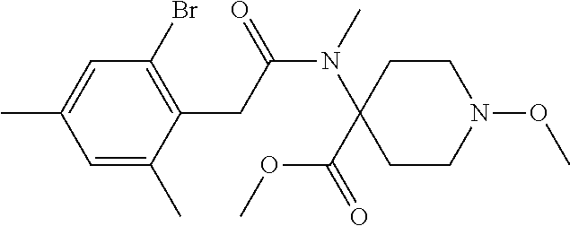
C1=C(C)C=C(C)C(CC(N(C2(C(OC)=O)CCN(OC)CC2)C)=O)=C1Br
